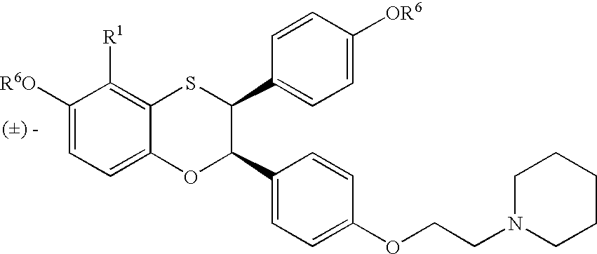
C1([R6O])=CC=C2C(=C1[R1])SC(C1=CC=C([OR6])C=C1)C(C1=CC=C(OCCN3CCCCC3)C=C1)O2
